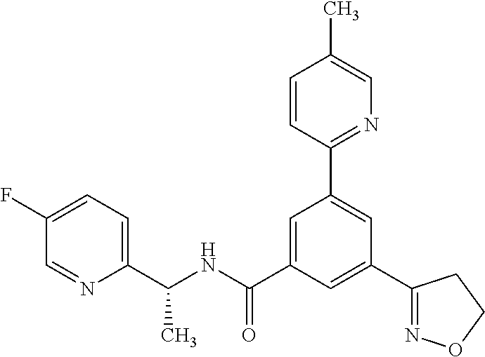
C1(C2=NOCC2)=CC(C(NC(C2=CC=C(F)C=N2)C)=O)=CC(C2=NC=C(C)C=C2)=C1
